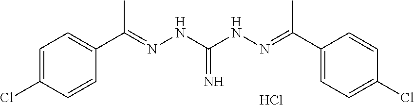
C1=C(Cl)C=CC(C(=NNC(NN=C(C2=CC=C(Cl)C=C2)C)=N)C)=C1.Cl
